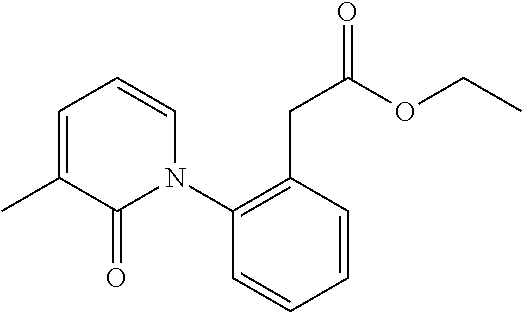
C1(N2C=CC=C(C)C2=O)=C(CC(OCC)=O)C=CC=C1
